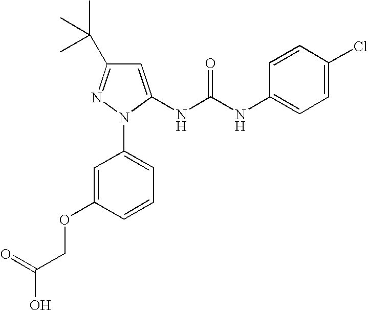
C1=C(NC(NC2=CC=C(Cl)C=C2)=O)N(C2=CC=CC(OCC(O)=O)=C2)N=C1C(C)(C)C
